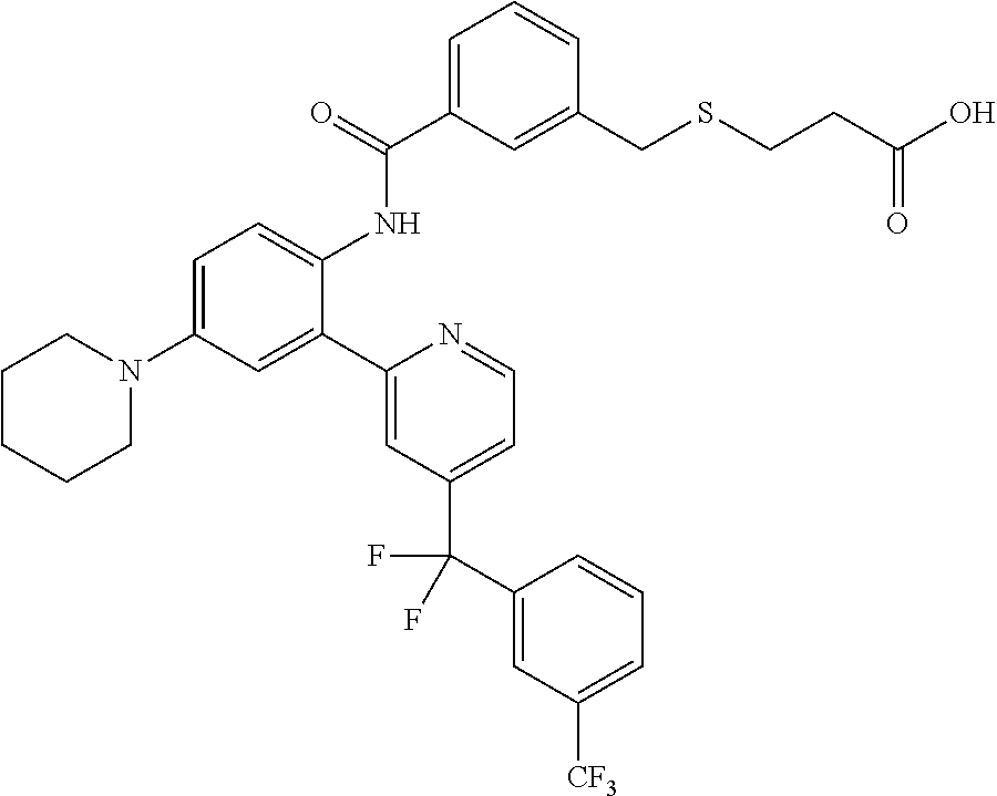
C1CCCN(C2=CC=C(NC(C3=CC=CC(CSCCC(O)=O)=C3)=O)C(C3=CC(C(C4=CC([CF3])=CC=C4)(F)F)=CC=N3)=C2)C1
